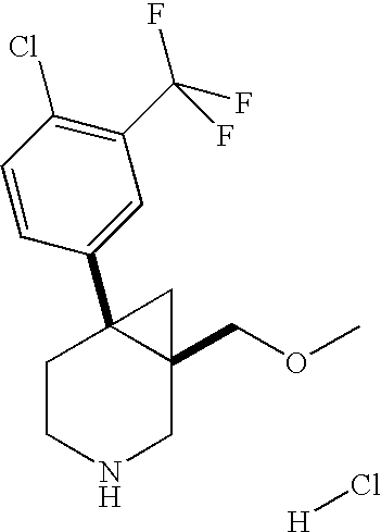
C1=CC(C23CCNCC2(COC)C3)=CC(C(F)(F)F)=C1Cl.[H]Cl
